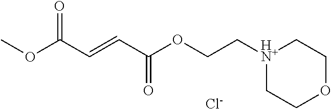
[HN+]1(CCOC(C=CC(OC)=O)=O)CCOCC1.[Cl-]
